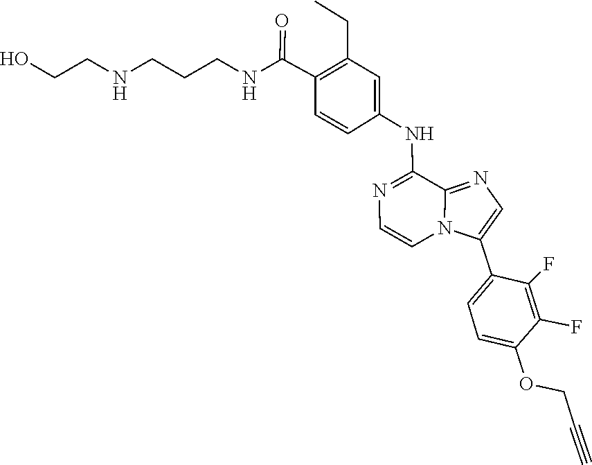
C1=CN2C(=NC=C2C2=CC=C(OCC#C)C(F)=C2F)C(NC2=CC(CC)=C(C(=O)NCCCNCCO)C=C2)=N1
